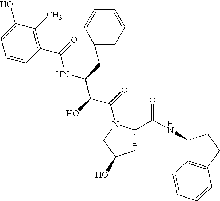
C1C(C(NC2C3=C(CC2)C=CC=C3)=O)N(C(=O)C(C(NC(=O)C2=C(C)C(O)=CC=C2)CC2=CC=CC=C2)O)CC1O
